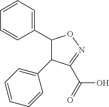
C1(C2=CC=CC=C2)ON=C(C(O)=O)C1C1=CC=CC=C1
